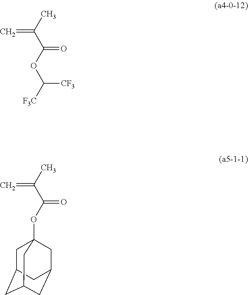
C(=O)(OC([CF3])[F3C])C(=C)C.C(=O)(OC12CC3CC(CC(C1)C3)C2)C(=C)C
